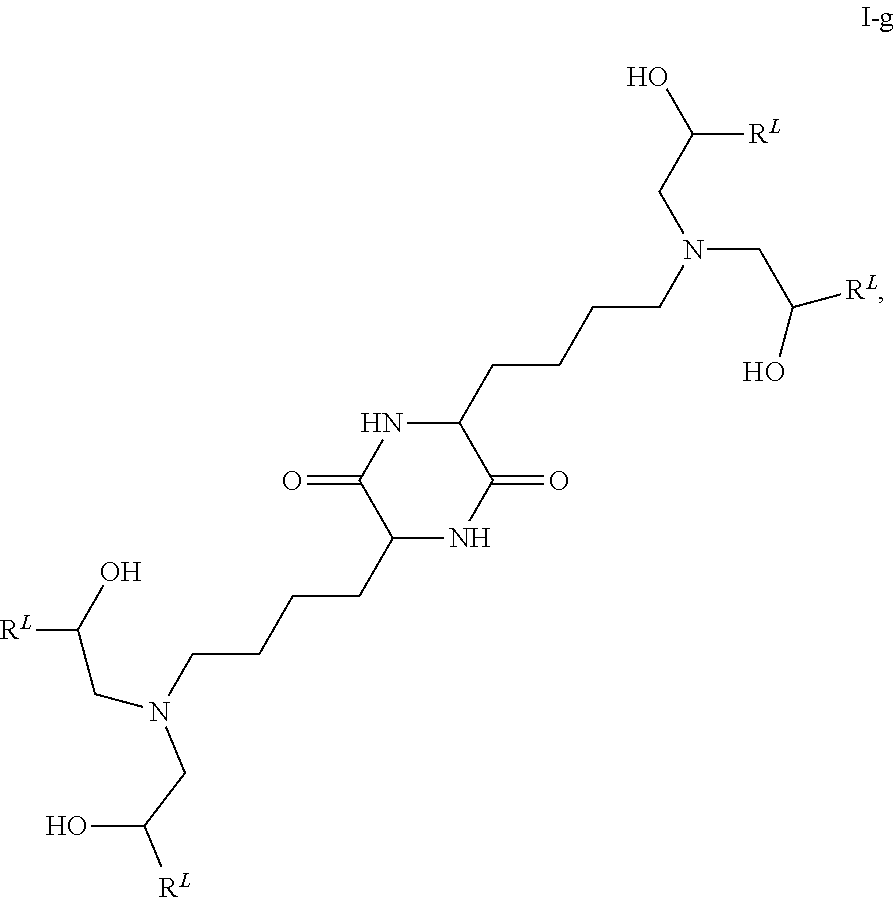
C1(CCCCN(CC(O)[RL])CC(O)[RL])NC(=O)C(CCCCN(CC(O)[RL])CC([RL])O)NC1=O
